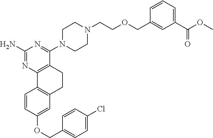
C1(N)=NC2=C(C(N3CCN(CCOCC4=CC(C(OC)=O)=CC=C4)CC3)=N1)CCC1=C2C=CC(OCC2=CC=C(Cl)C=C2)=C1
